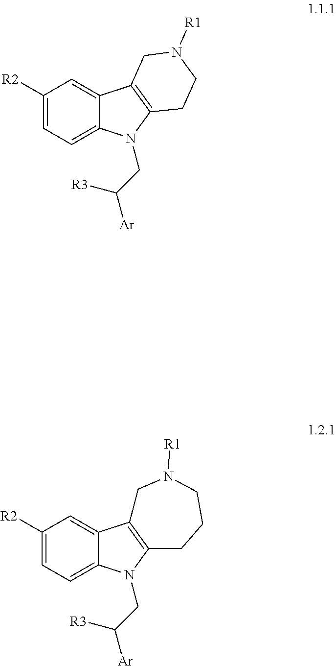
C1([R2])=CC=C2C(=C1)C1=C(N2CC([Ar])[R3])CCN([R1])C1.C1([R2])=CC=C2C(=C1)C1=C(N2CC([R3])[Ar])CCCN([R1])C1
